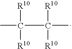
CC([R10])([R10])C([R10])([R10])C
